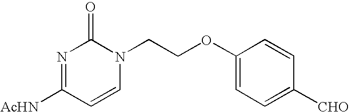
N1=C([AcHN])C=CN(CCOC2=CC=C([CHO])C=C2)C1=O
